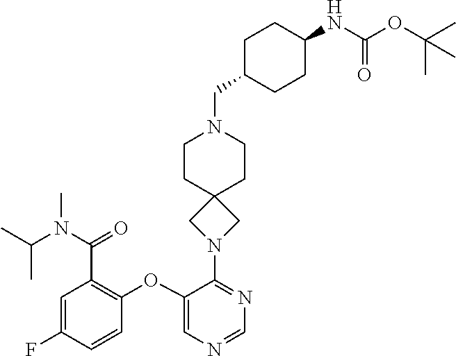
C1(OC2=C(C(=O)N(C(C)C)C)C=C(F)C=C2)=CN=CN=C1N1CC2(C1)CCN(CC1CCC(NC(OC(C)(C)C)=O)CC1)CC2
